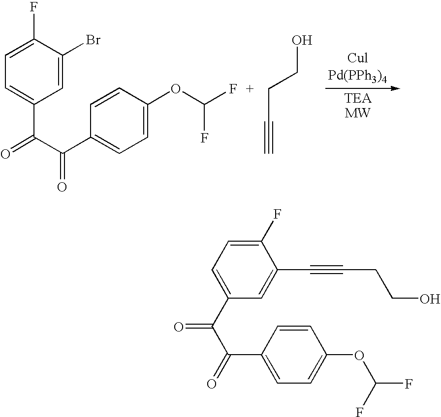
C1=C(Br)C(F)=CC=C1C(C(C1=CC=C(OC(F)F)C=C1)=O)=O.OCCC#C.C1(F)=CC=C(C(C(=O)C2=CC=C(OC(F)F)C=C2)=O)C=C1C#CCCO
